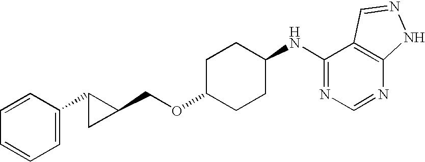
C1=CC(C2CC2COC2CCC(NC3=NC=NC4=C3C=NN4)CC2)=CC=C1
